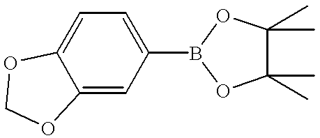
C12=CC=C(B3OC(C)(C)C(C)(C)O3)C=C1OCO2
